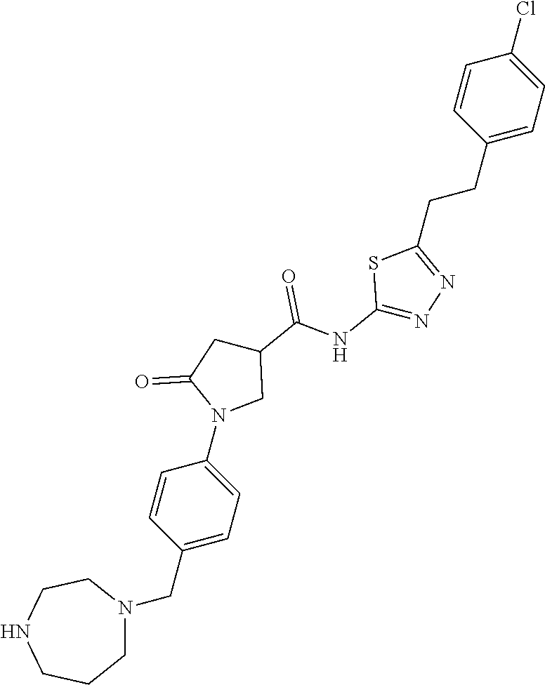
C(C1=CC=C(N2CC(C(NC3=NN=C(CCC4=CC=C(Cl)C=C4)S3)=O)CC2=O)C=C1)N1CCCNCC1
